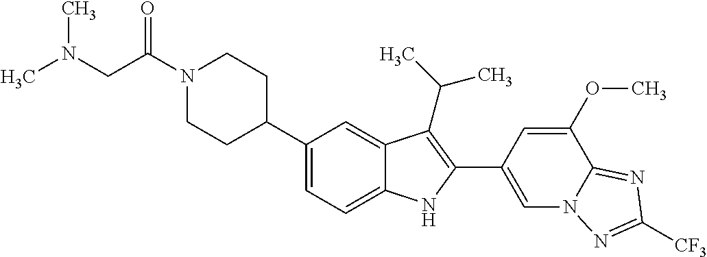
C(N1CCC(C2=CC=C3C(=C2)C(C(C)C)=C(C2=CN4C(=NC([CF3])=N4)C(OC)=C2)N3)CC1)(=O)CN(C)C
